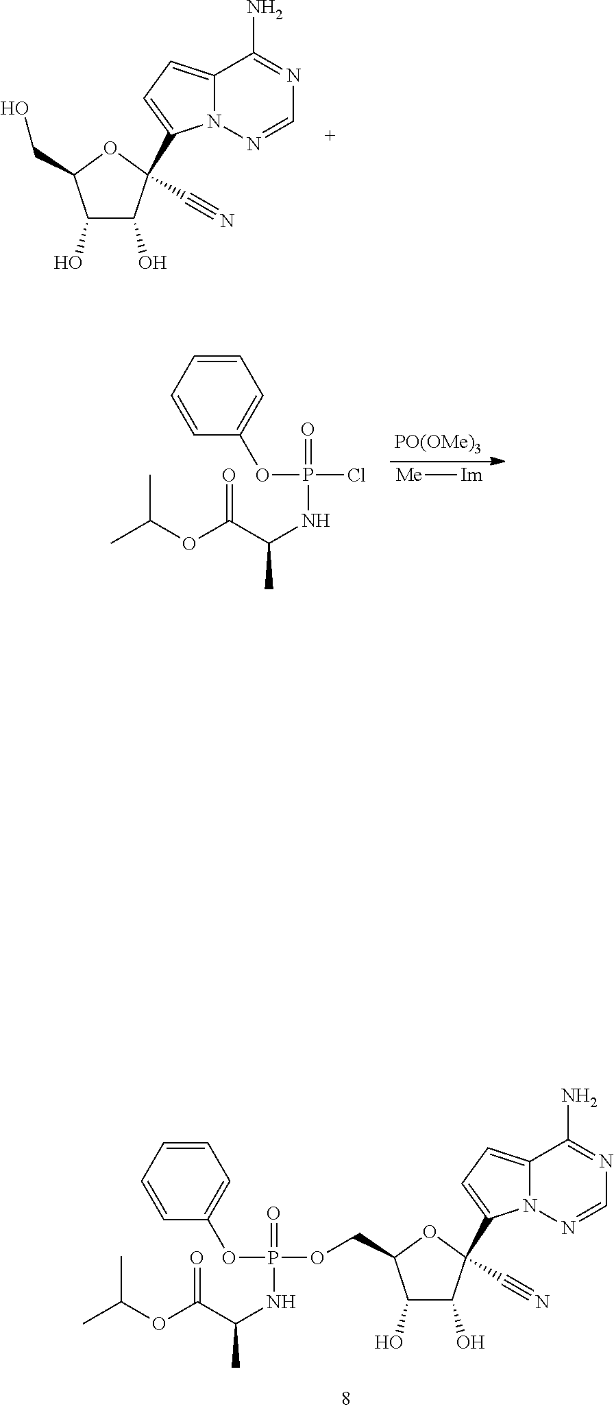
C1(O)C(O)C(C#N)(C2=CC=C3N2N=CN=C3N)OC1CO.[PO(OMe)3].C1=CC=CC(OP(Cl)(=O)NC(C(=O)OC(C)C)C)=C1.[Me][Im].C1(O)C(O)C(C#N)(C2=CC=C3N2N=CN=C3N)OC1COP(OC1=CC=CC=C1)(=O)NC(C(=O)OC(C)C)C
